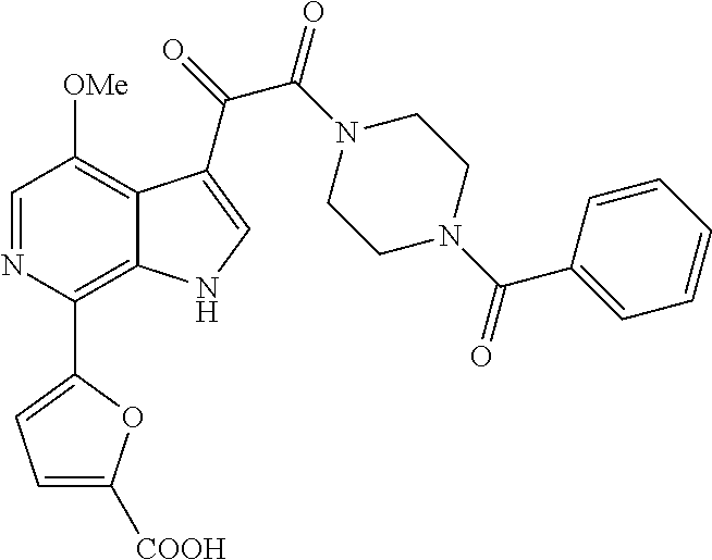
C1=NC(C2=CC=C([COOH])O2)=C2C(=C1[OMe])C(C(=O)C(N1CCN(C(=O)C3=CC=CC=C3)CC1)=O)=CN2
